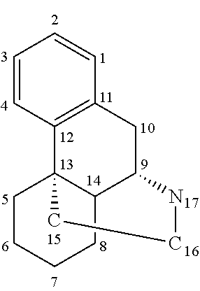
C1=CC2=C(C=C1)CC1C3C2(CCCC3)CCN1
